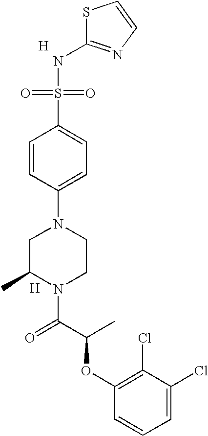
S1C(NS(=O)(=O)C2=CC=C(N3CC(C)N(C(=O)C(OC4=C(Cl)C(Cl)=CC=C4)C)CC3)C=C2)=NC=C1.[H].[H]
